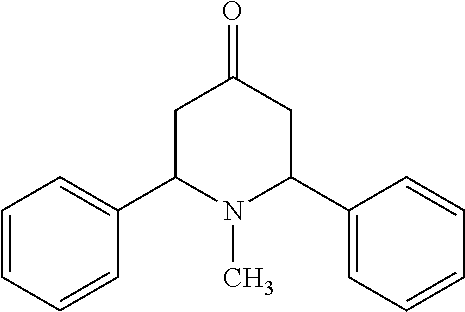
C1=CC=CC=C1C1N(C)C(C2=CC=CC=C2)CC(=O)C1
